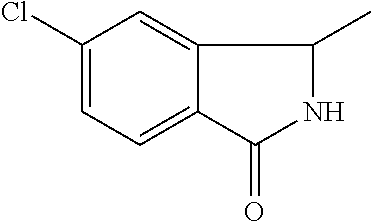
C1(Cl)=CC=C2C(=C1)C(C)NC2=O
